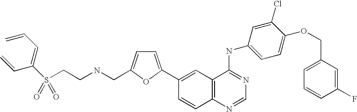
C1(C2=CC=C(CNCCS(=O)(=O)C(=CC=C)C=C)O2)=CC2=C(C=C1)N=CN=C2NC1=CC=C(OCC2=CC=CC(F)=C2)C(Cl)=C1
